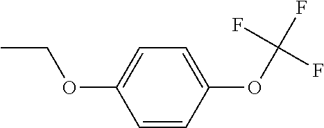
C1=CC(OC(F)(F)F)=CC=C1OCC
